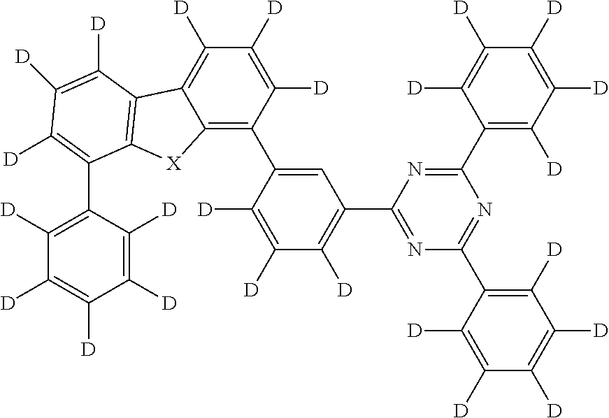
C1(C2=CC(C3=NC(C4=C([D])C([D])=C([D])C([D])=C4[D])=NC(C4=C([D])C([D])=C([D])C([D])=C4[D])=N3)=C([D])C([D])=C2[D])=C2C(=C([D])C([D])=C1[D])C1=C([X]2)C(C2=C([D])C([D])=C([D])C([D])=C2[D])=C([D])C([D])=C1[D]
